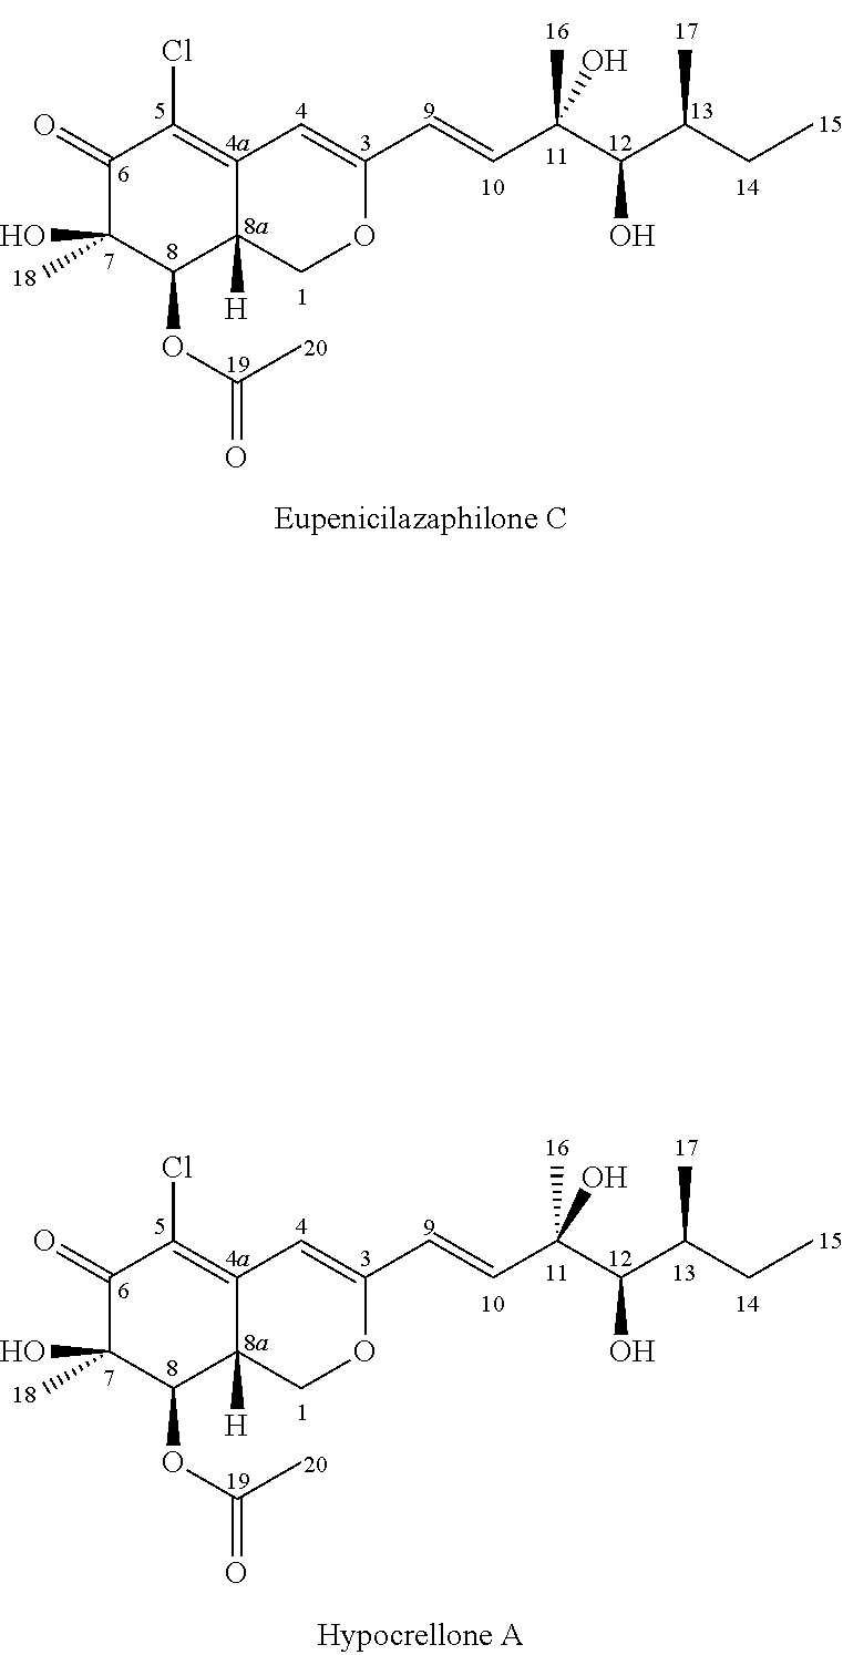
C1(=O)C(C)(O)C(OC(=O)C)C2([H])C(=C1Cl)C=C(C=CC(C(C(CC)C)O)(C)O)OC2.C1(=O)C(C)(O)C(OC(=O)C)C2([H])C(=C1Cl)C=C(C=CC(C(C(CC)C)O)(C)O)OC2
